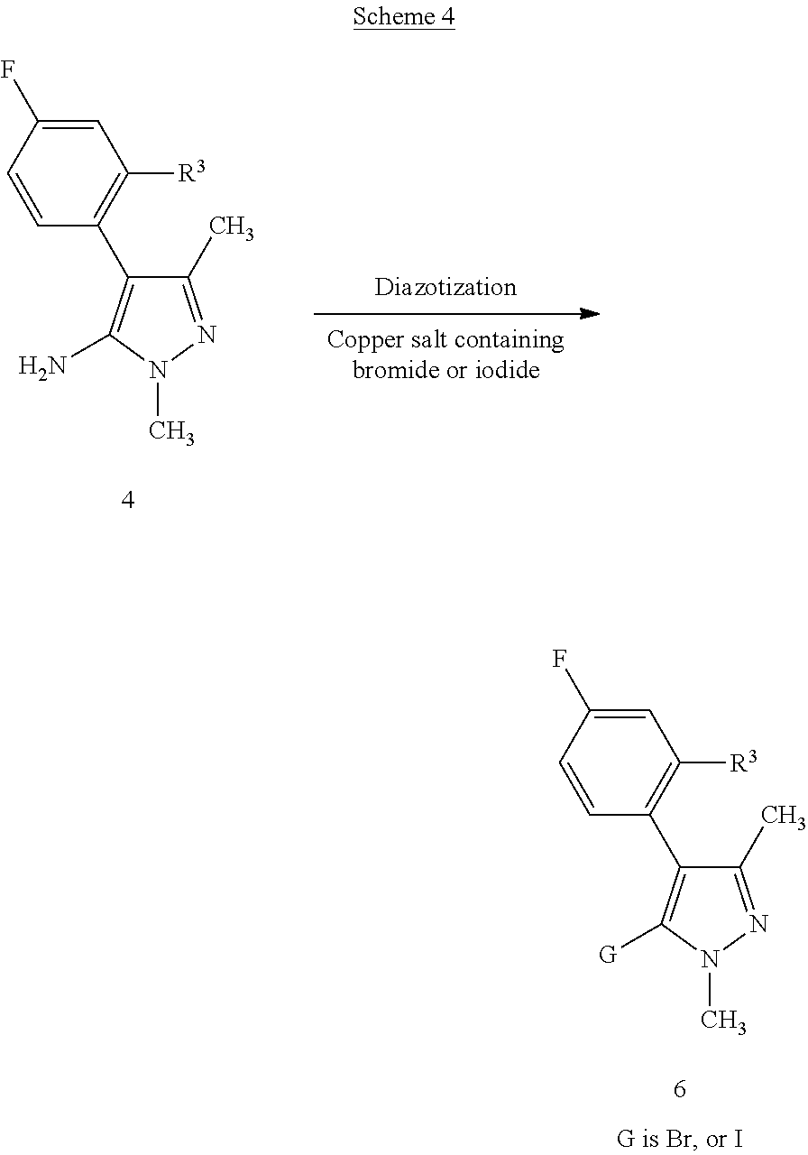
C1=C(F)C=CC(C2=C(N)N(C)N=C2C)=C1[R3].C1=C(F)C=CC(C2=C([G])N(C)N=C2C)=C1[R3]
